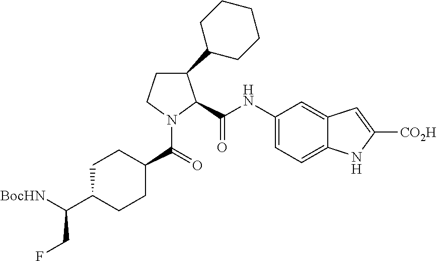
C1(C2CCCCC2)CCN(C(=O)C2CCC(C([BocHN])CF)CC2)C1C(NC1=CC=C2C(=C1)C=C([CO2H])N2)=O
